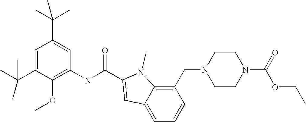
CC(C1=CC(C(C)(C)C)=CC(NC(=O)C2=CC3=CC=CC(CN4CCN(C(=O)OCC)CC4)=C3N2C)=C1OC)(C)C
